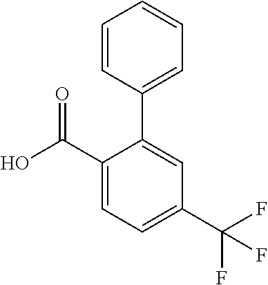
C1(C(O)=O)=CC=C(C(F)(F)F)C=C1C1=CC=CC=C1
